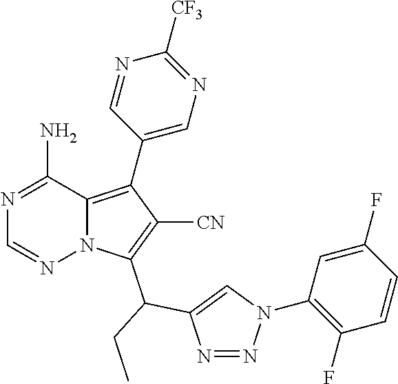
N1=C(N)C2=C(C3=CN=C([CF3])N=C3)C([CN])=C(C(C3=CN(C4=C(F)C=CC(F)=C4)N=N3)CC)N2N=C1
